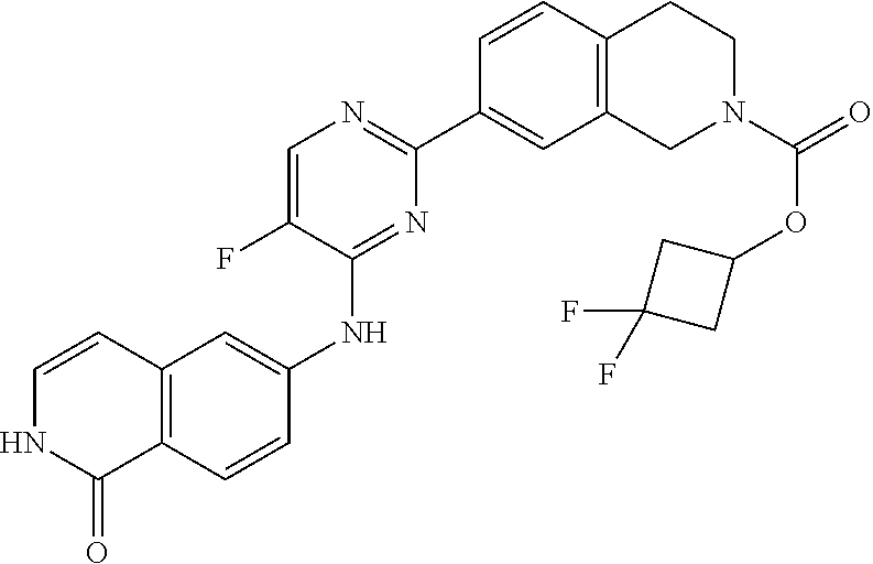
C12=C(C=CNC1=O)C=C(NC1=NC(C3=CC4=C(C=C3)CCN(C(=O)OC3CC(F)(F)C3)C4)=NC=C1F)C=C2
